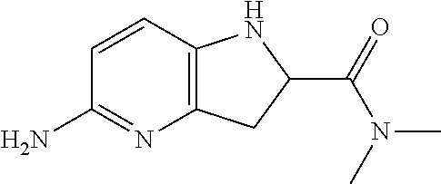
C1=CC2=C(CC(C(=O)N(C)C)N2)N=C1N
